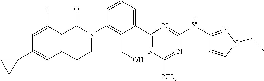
C1(C2=CC3=C(C(F)=C2)C(=O)N(C2=C(CO)C(C4=NC(N)=NC(NC5=NN(CC)C=C5)=N4)=CC=C2)CC3)CC1
